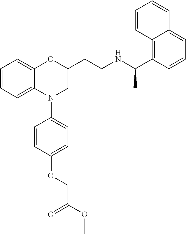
C1=CC=C2C(=C1)OC(CCNC(C1=C3C(=CC=C1)C=CC=C3)C)CN2C1=CC=C(OCC(OC)=O)C=C1
